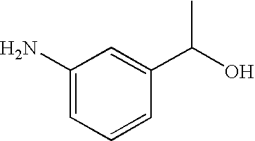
C1(N)=CC=CC(C(O)C)=C1
